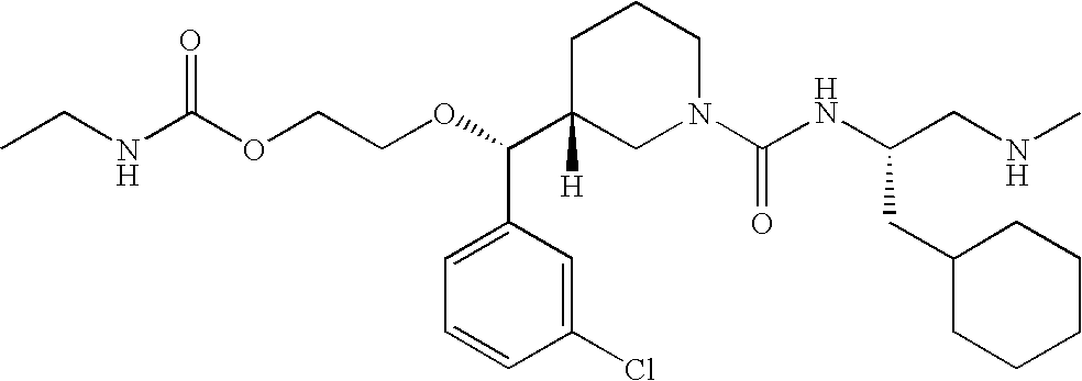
O(C(C1([H])CN(C(NC(CNC)CC2CCCCC2)=O)CCC1)C1=CC=CC(Cl)=C1)CCOC(NCC)=O
